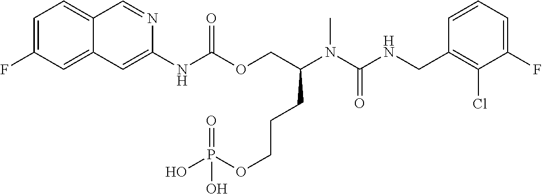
C1=CC(CNC(N(C(COC(NC2=CC3=CC(F)=CC=C3C=N2)=O)CCCOP(O)(=O)O)C)=O)=C(Cl)C(F)=C1
